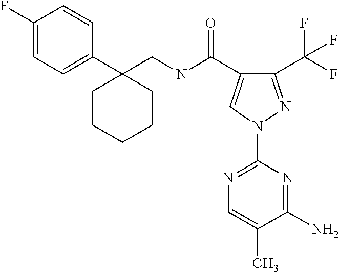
C1(C(F)(F)F)=NN(C2=NC=C(C)C(N)=N2)C=C1C(NCC1(C2=CC=C(F)C=C2)CCCCC1)=O
